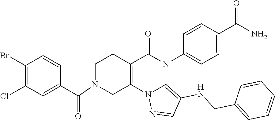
C1(Br)=C(Cl)C=C(C(=O)N2CC3=C(CC2)C(=O)N(C2=CC=C(C(N)=O)C=C2)C2=C(NCC4=CC=CC=C4)C=NN32)C=C1
